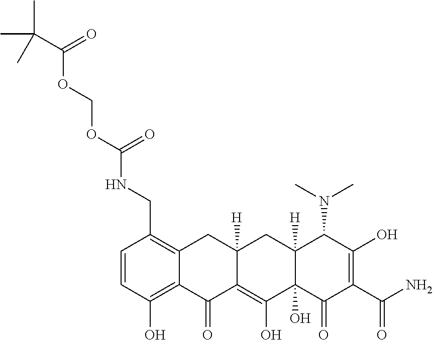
C1=CC(O)=C2C(=C1CNC(OCOC(C(C)(C)C)=O)=O)CC1([H])C(=C(O)C3(O)C([H])(C1)C(N(C)C)C(O)=C(C(N)=O)C3=O)C2=O
